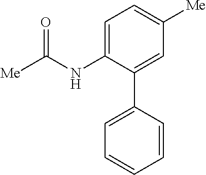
C1=C(NC([Me])=O)C(C2=CC=CC=C2)=CC([Me])=C1
